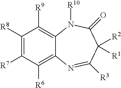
C1([R8])=C([R7])C([R6])=C2C(=C1[R9])N([R10])C(=O)C([R2])([R1])C([R3])=N2
